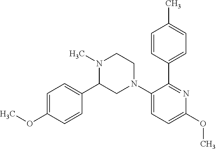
CN1C(C2=CC=C(OC)C=C2)CN(C2=CC=C(OC)N=C2C2=CC=C(C)C=C2)CC1
